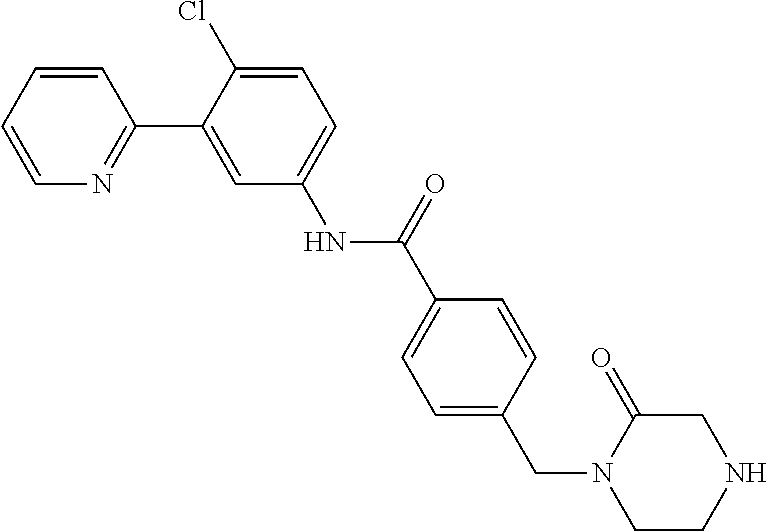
C1(C2=CC(NC(C3=CC=C(CN4CCNCC4=O)C=C3)=O)=CC=C2Cl)=NC=CC=C1
